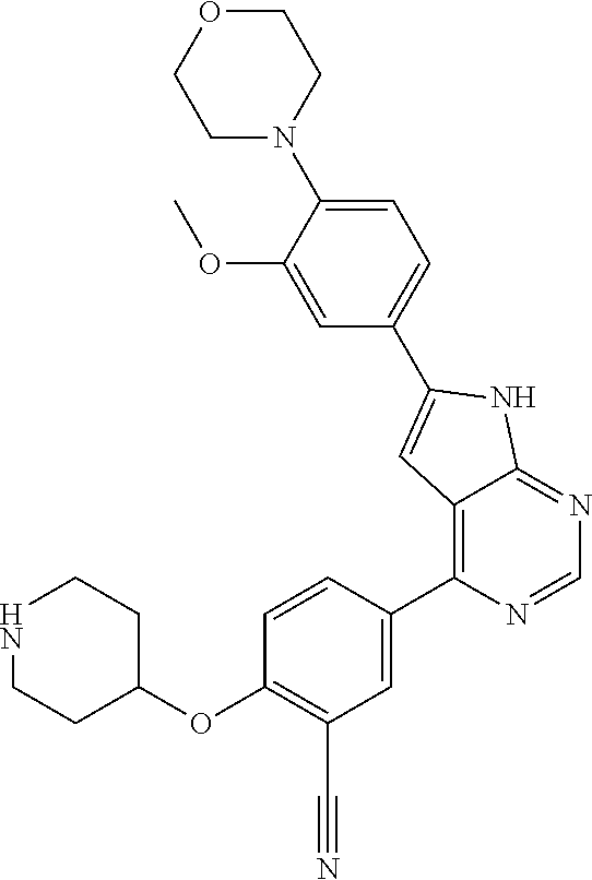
N1CCC(OC2=C(C#N)C=C(C3=C4C(=NC=N3)NC(C3=CC=C(N5CCOCC5)C(OC)=C3)=C4)C=C2)CC1
